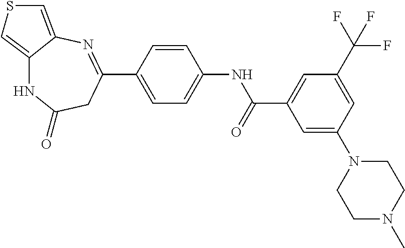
C(=O)(NC1=CC=C(C2=NC3=CSC=C3NC(=O)C2)C=C1)C1=CC(C(F)(F)F)=CC(N2CCN(C)CC2)=C1
